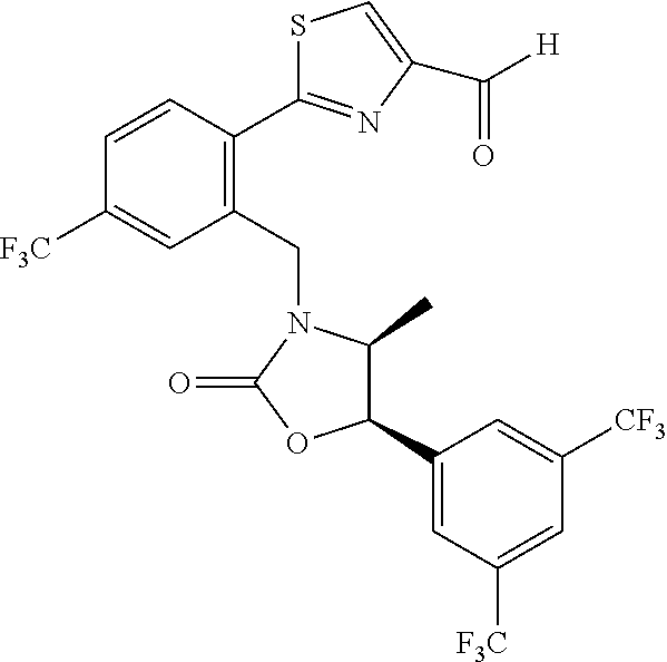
C1(CN2C(C)C(C3=CC([F3C])=CC([CF3])=C3)OC2=O)=C(C2=NC(C(=O)[H])=CS2)C=CC([F3C])=C1
